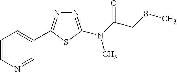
C1=CN=CC(C2=NN=C(N(C(CSC)=O)C)S2)=C1
